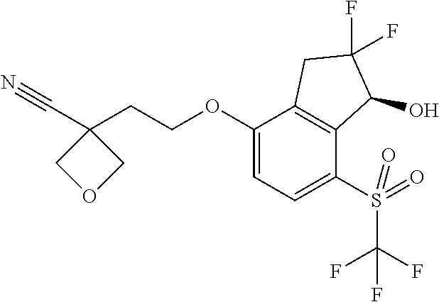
C(OC1=CC=C(S(C(F)(F)F)(=O)=O)C2=C1CC(F)(F)C2O)CC1(C#N)COC1
